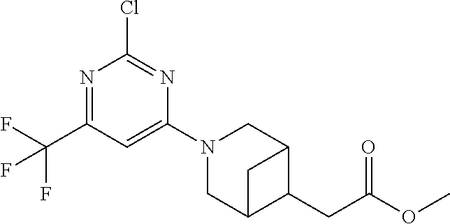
N1=C(C(F)(F)F)C=C(N2CC3C(CC(OC)=O)C(C2)C3)N=C1Cl
